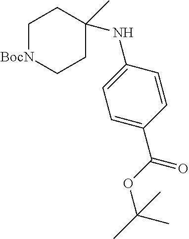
C1[BocN]CCC(C)(NC2=CC=C(C(OC(C)(C)C)=O)C=C2)C1
